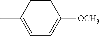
CC1=CC=C([OCH3])C=C1
